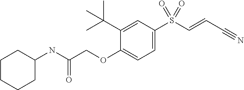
C1(C(C)(C)C)=CC(S(C=CC#N)(=O)=O)=CC=C1OCC(NC1CCCCC1)=O
